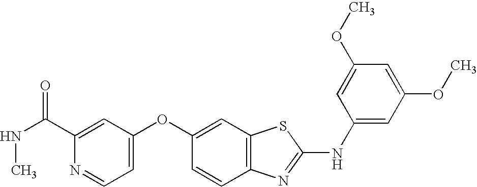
C1(C(=O)NC)=CC(OC2=CC3=C(C=C2)N=C(NC2=CC(OC)=CC(OC)=C2)S3)=CC=N1
